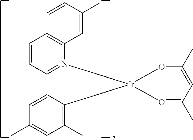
C1=C2C(=C(C)C=C1C)[Ir]1(N3=C2C=CC2=C3C=C(C)C=C2)O=C(C)C=C(C)O1
